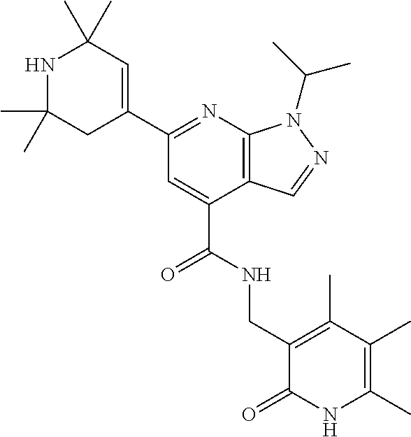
C1(C)(C)CC(C2=NC3=C(C(C(NCC4=C(C)C(C)=C(C)NC4=O)=O)=C2)C=NN3C(C)C)=CC(C)(C)N1
